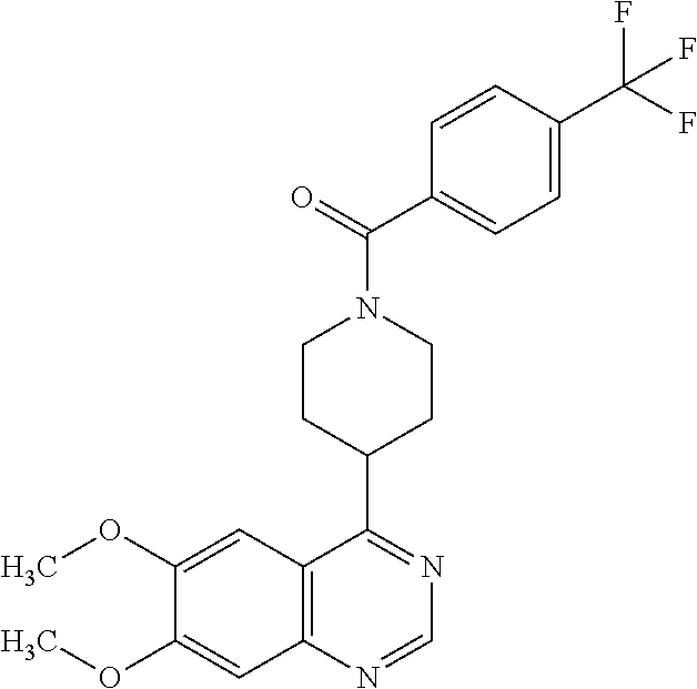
N1=C(C2CCN(C(=O)C3=CC=C(C(F)(F)F)C=C3)CC2)C2=C(N=C1)C=C(OC)C(OC)=C2
